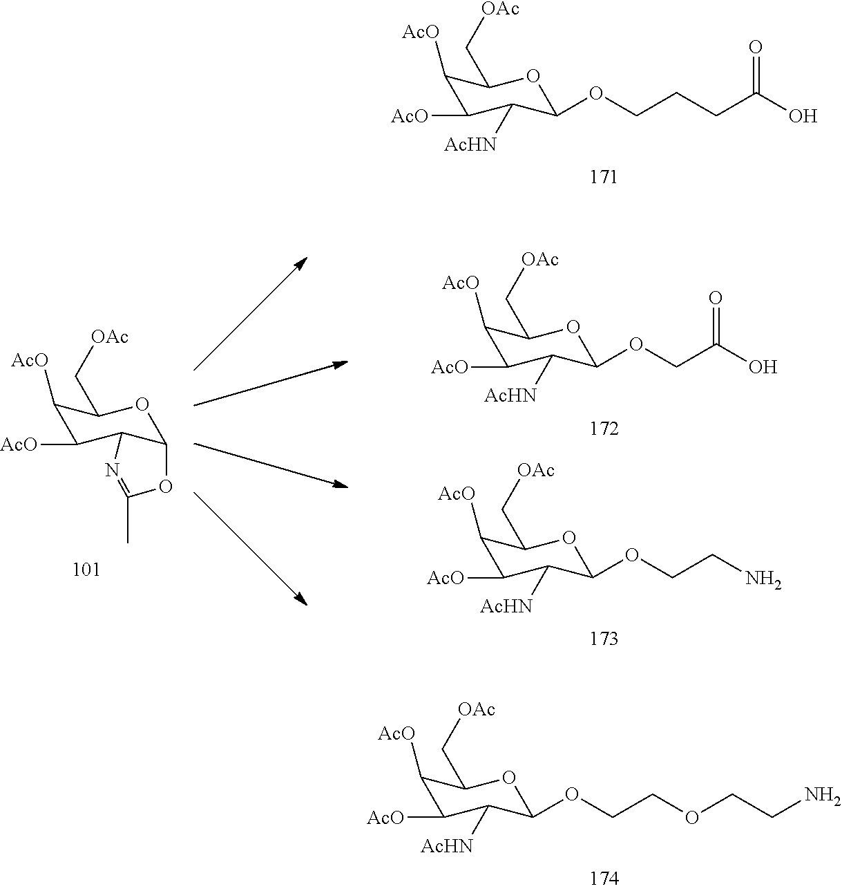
C1([AcO])C([AcO])C([AcHN])C(OCCCC(O)=O)OC1C[OAc].C1([AcO])C([AcO])C([AcHN])C(OCCOCCN)OC1C[OAc].C1([AcO])C([AcO])C([AcHN])C(OCC(O)=O)OC1C[OAc].C1([AcO])C([AcO])C([AcHN])C(OCCN)OC1C[OAc].C1([AcO])C([AcO])C2C(OC1C[OAc])OC(C)=N2
